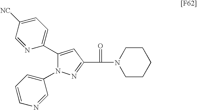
C1(C2=CC=C([NC])C=N2)=CC(C(N2CCCCC2)=O)=NN1C1=CC=CN=C1
